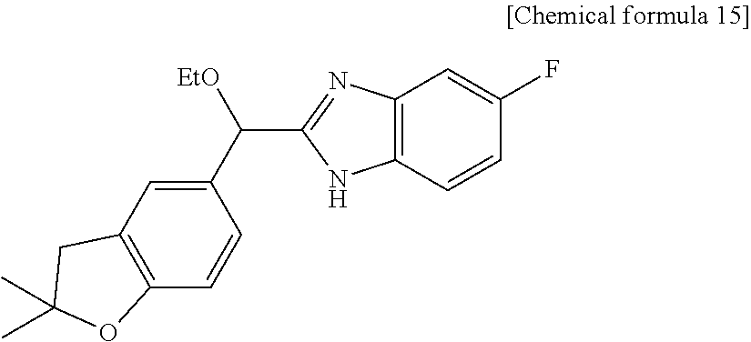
C12=C(C=CC(F)=C1)NC(C([EtO])C1=CC3=C(C=C1)OC(C)(C)C3)=N2
